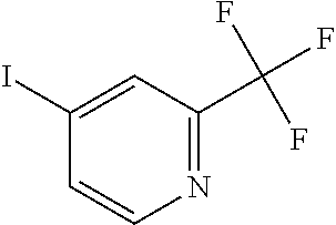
N1=C(C(F)(F)F)C=C(I)C=C1
